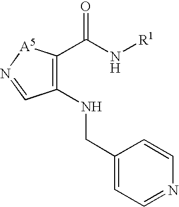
C1(NCC2=CC=NC=C2)=C(C(N[R1])=O)[A5]N=C1
